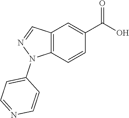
C12=C(C=CC(C(=O)O)=C1)N(C1=CC=NC=C1)N=C2
